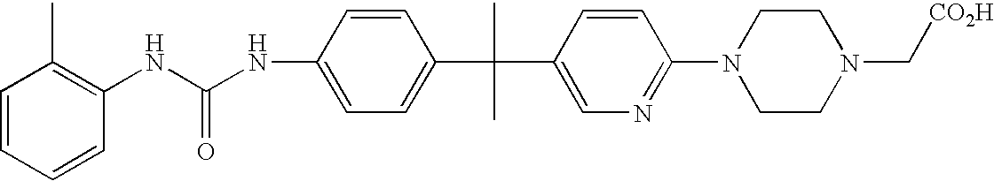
C1(NC(NC2=C(C)C=CC=C2)=O)=CC=C(C(C)(C)C2=CN=C(N3CCN(C[CO2H])CC3)C=C2)C=C1
